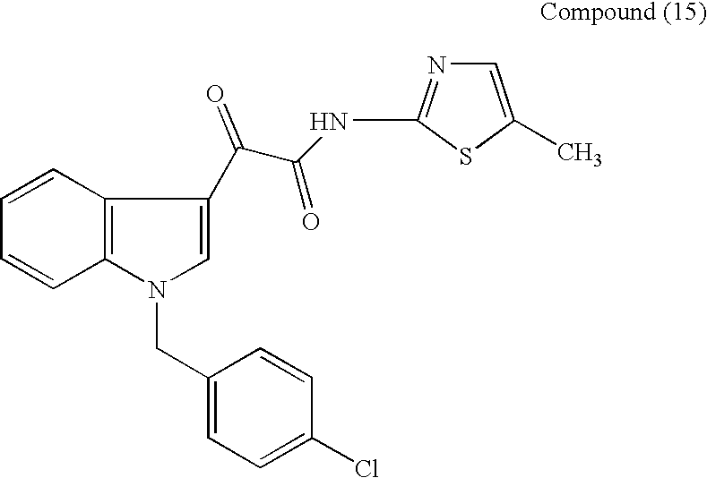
C1=CC2=C(C=C1)N(CC1=CC=C(Cl)C=C1)C=C2C(C(=O)NC1=NC=C(C)S1)=O
